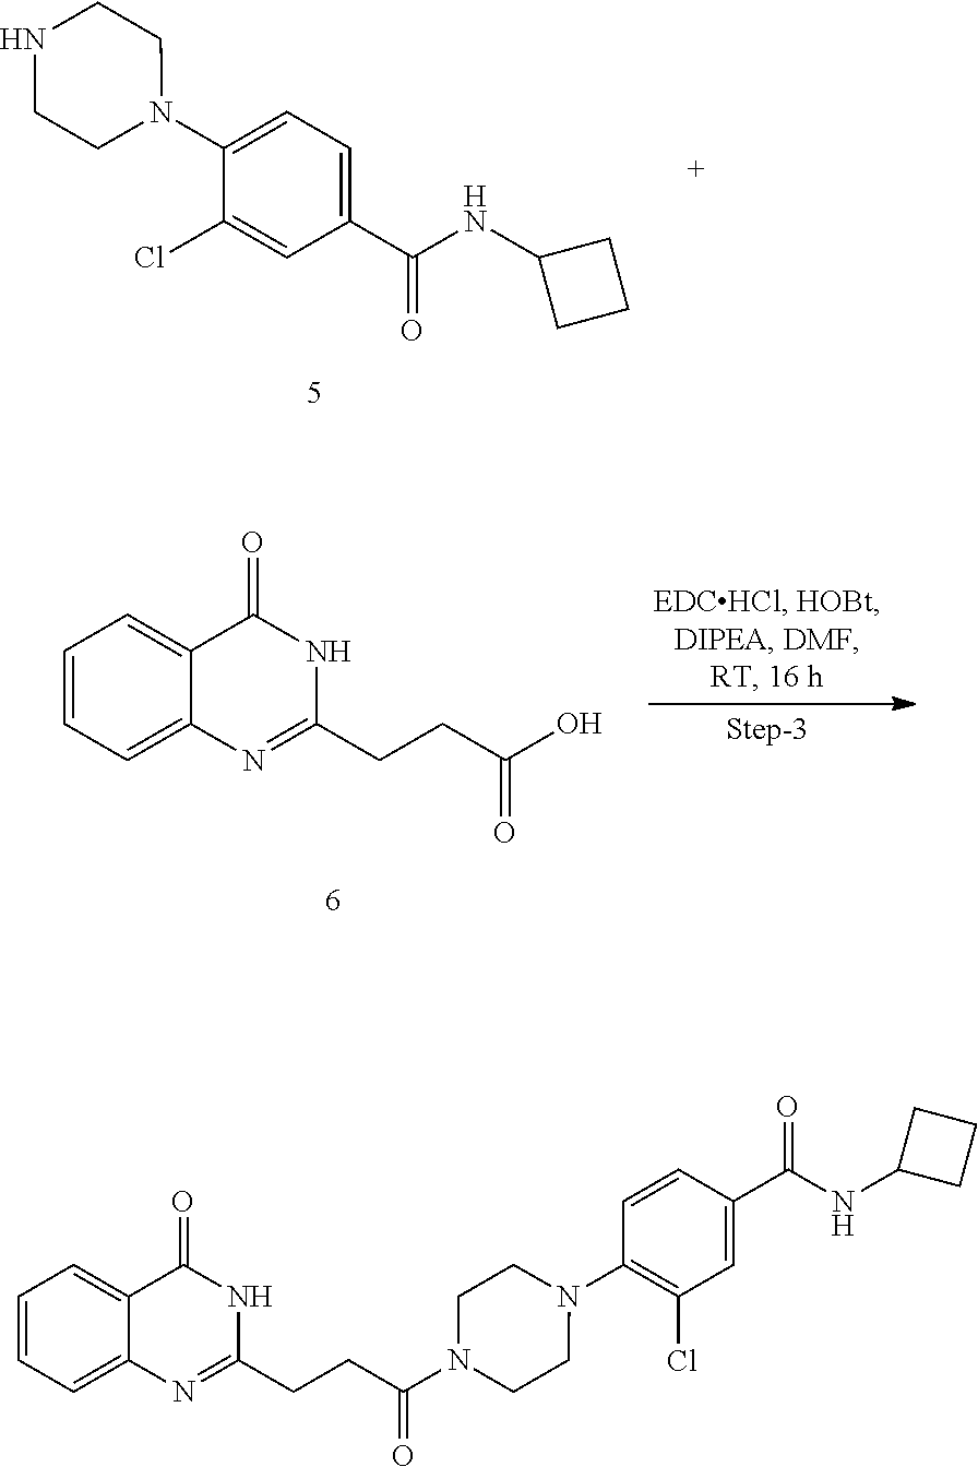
C1(Cl)=CC(C(NC2CCC2)=O)=CC=C1N1CCNCC1.C1=CC=C2C(=C1)C(=O)NC(CCC(O)=O)=N2.C1=CC=C2C(=C1)C(=O)NC(CCC(=O)N1CCN(C3=C(Cl)C=C(C(NC4CCC4)=O)C=C3)CC1)=N2
